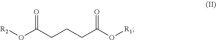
O(C(CCCC(O[R1])=O)=O)[R2]
